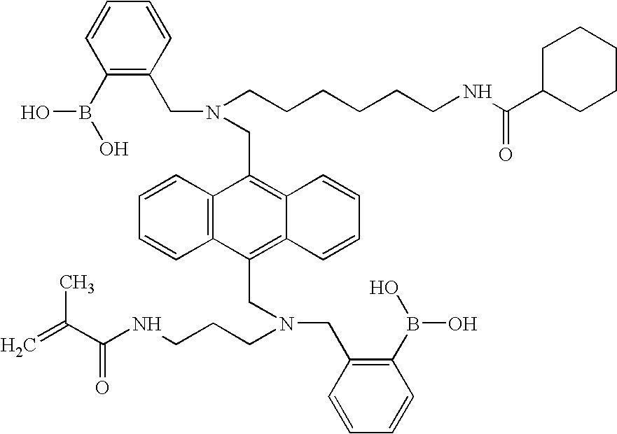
C1=CC2=C(C=C1)C(CN(CCCCCCNC(C1CCCCC1)=O)CC1=C(B(O)O)C=CC=C1)=C1C(=C2CN(CCCNC(C(=C)C)=O)CC2=C(B(O)O)C=CC=C2)C=CC=C1
